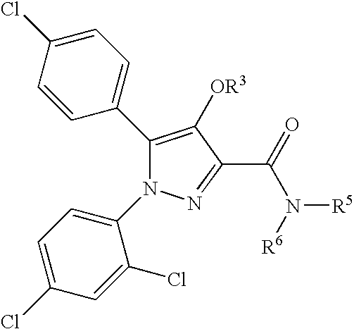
C1(C2=CC=C(Cl)C=C2)=C([OR3])C(C(=O)N([R6])[R5])=NN1C1=CC=C(Cl)C=C1Cl
